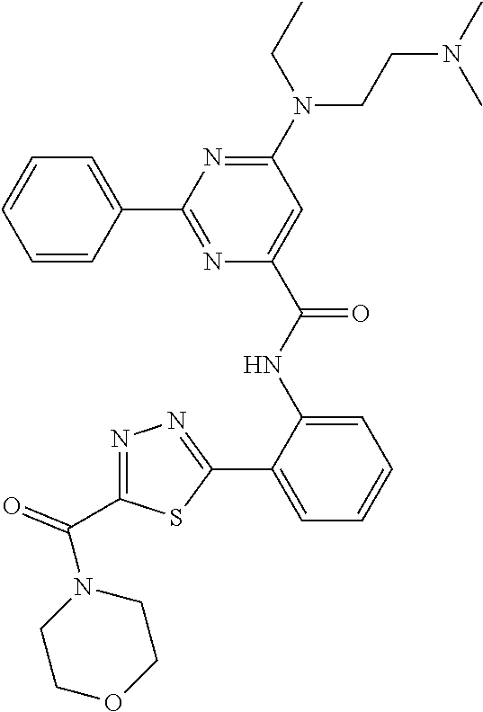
C1=CC=CC(C2=NC(C(NC3=CC=CC=C3C3=NN=C(C(N4CCOCC4)=O)S3)=O)=CC(N(CCN(C)C)CC)=N2)=C1
